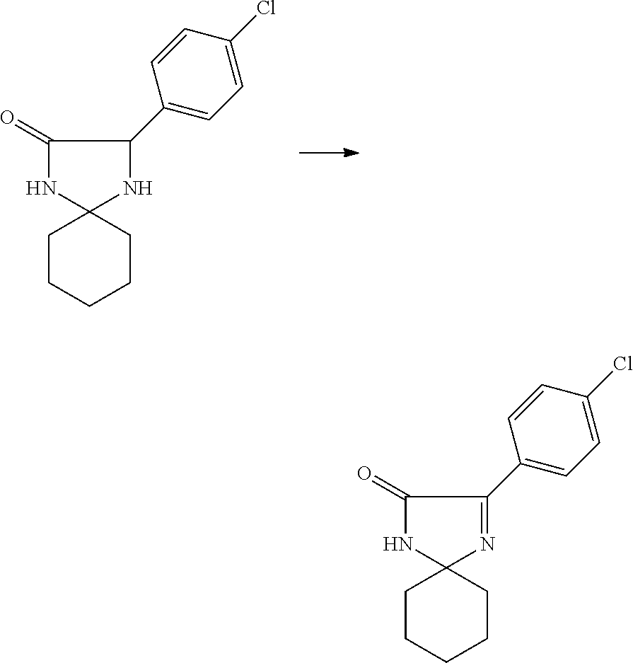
C1(=O)NC2(NC1C1=CC=C(Cl)C=C1)CCCCC2.C1(=O)NC2(N=C1C1=CC=C(Cl)C=C1)CCCCC2
